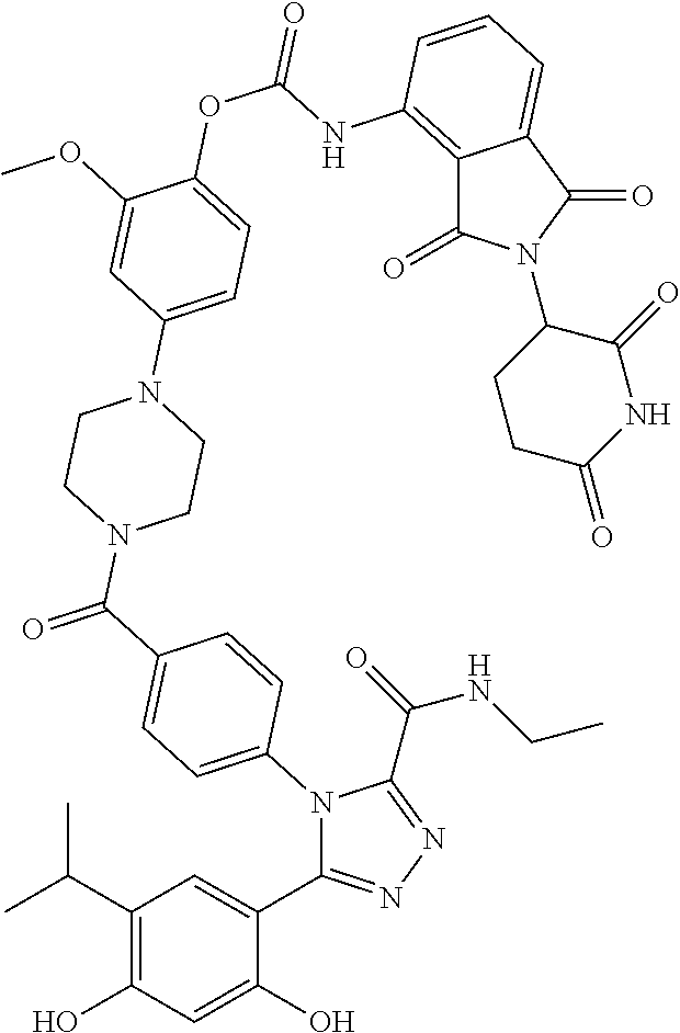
C1(C2=CC(C(C)C)=C(O)C=C2O)=NN=C(C(=O)NCC)N1C1=CC=C(C(N2CCN(C3=CC=C(OC(NC4=C5C(=O)N(C6CCC(=O)NC6=O)C(=O)C5=CC=C4)=O)C(OC)=C3)CC2)=O)C=C1
